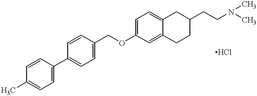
C1=CC(C2=CC=C(COC3=CC=C4C(=C3)CCC(CCN(C)C)C4)C=C2)=CC=C1C
